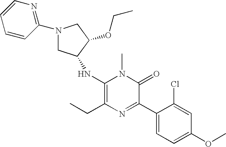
C1(NC2CN(C3=NC=CC=C3)CC2OCC)=C(CC)N=C(C2=CC=C(OC)C=C2Cl)C(=O)N1C
